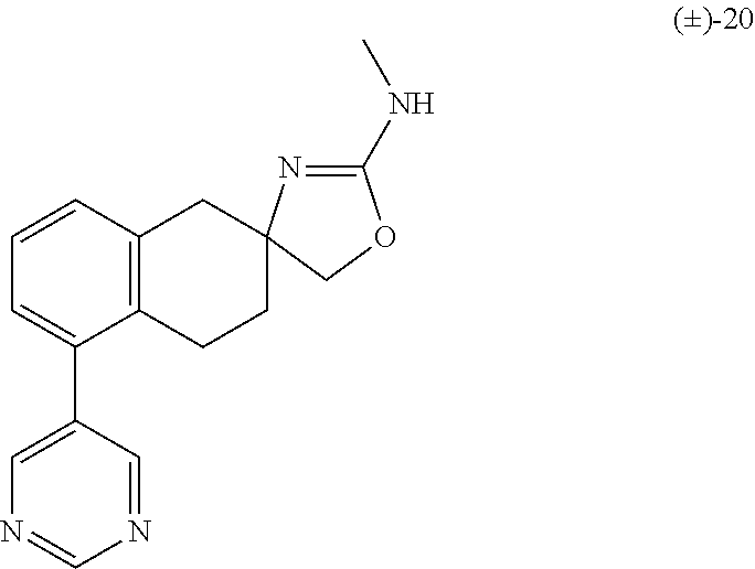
C1=CC2=C(C(C3=CN=CN=C3)=C1)CCC1(C2)N=C(NC)OC1
